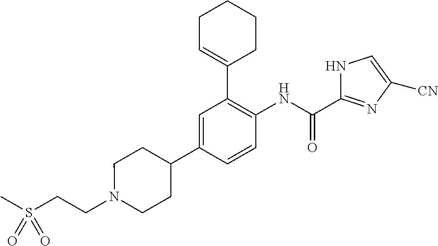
CS(CCN1CCC(C2=CC(C3=CCCCC3)=C(NC(C3=NC([CN])=CN3)=O)C=C2)CC1)(=O)=O
